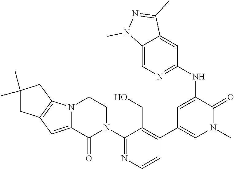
C1(N2CCN3C(=CC4=C3CC(C)(C)C4)C2=O)=NC=CC(C2=CN(C)C(=O)C(NC3=NC=C4C(=C3)C(C)=NN4C)=C2)=C1CO
